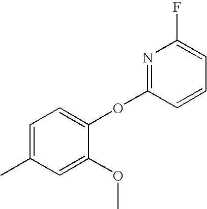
C1=C(C)C=C(OC)C(OC2=NC(F)=CC=C2)=C1
